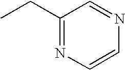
CCC1=NC=CN=C1
